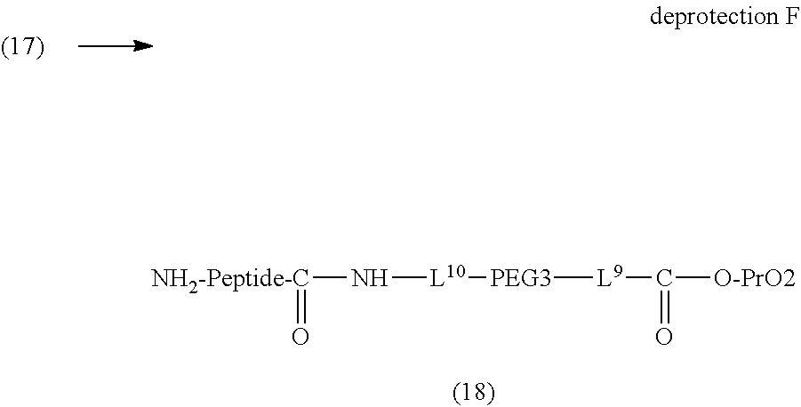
N([L10][PEG3][L9]C([O-PrO2])=O)[NH2-Peptide-C]=O
